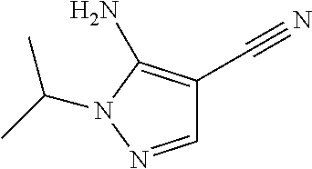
NC1=C(C#N)C=NN1C(C)C
